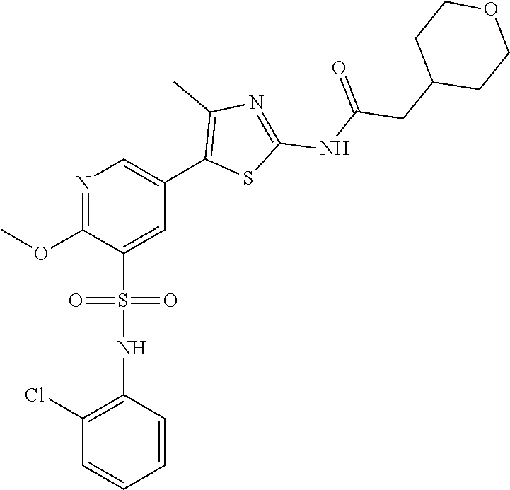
COC1=NC=C(C2=C(C)N=C(NC(=O)CC3CCOCC3)S2)C=C1S(NC1=C(Cl)C=CC=C1)(=O)=O
